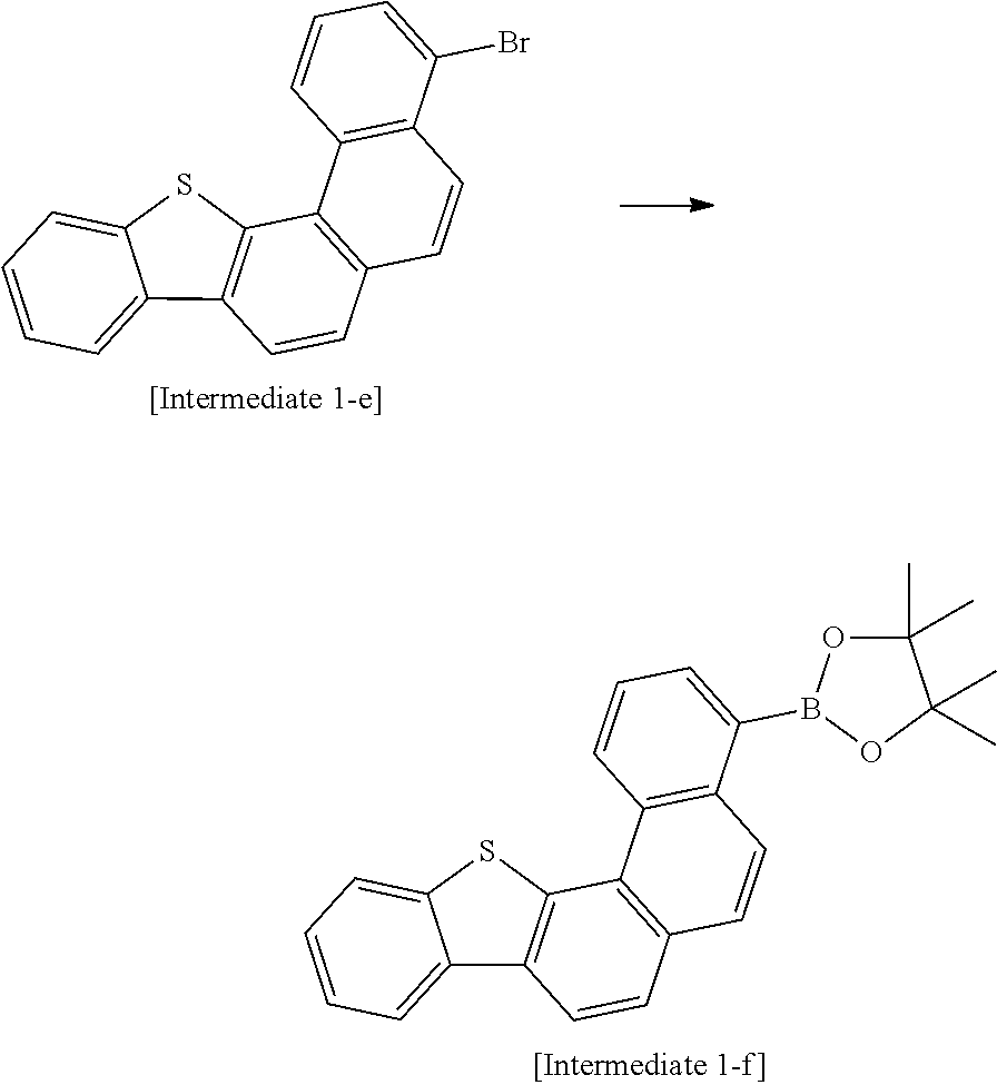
C1=CC=C2C(=C1)SC1=C2C=CC2=C1C1=C(C=C2)C(Br)=CC=C1.C1=CC=C2C(=C1)SC1=C2C=CC2=C1C1=C(C=C2)C(B2OC(C)(C)C(C)(C)O2)=CC=C1
